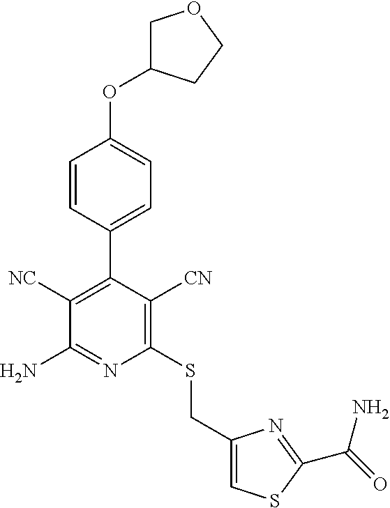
C1=CC(C2=C([NC])C(N)=NC(SCC3=CSC(C(=O)N)=N3)=C2[CN])=CC=C1OC1COCC1
